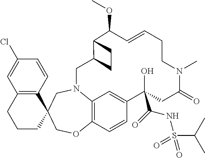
C12=C(C=CC(Cl)=C1)C1(CCC2)COC2=C3N(C1)CC1C(C(OC)C=CCCN(C)C(=O)CC(C(=O)NS(C(C)C)(=O)=O)(O)C(=C3)C=C2)CC1
